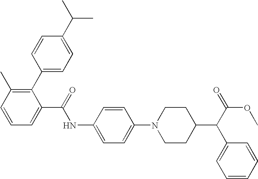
C1=CC(C2=C(C)C=CC=C2C(NC2=CC=C(N3CCC(C(C4=CC=CC=C4)C(OC)=O)CC3)C=C2)=O)=CC=C1C(C)C
